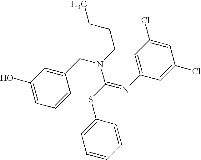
C1(O)=CC=CC(CN(CCCC)C(SC2=CC=CC=C2)=NC2=CC(Cl)=CC(Cl)=C2)=C1
